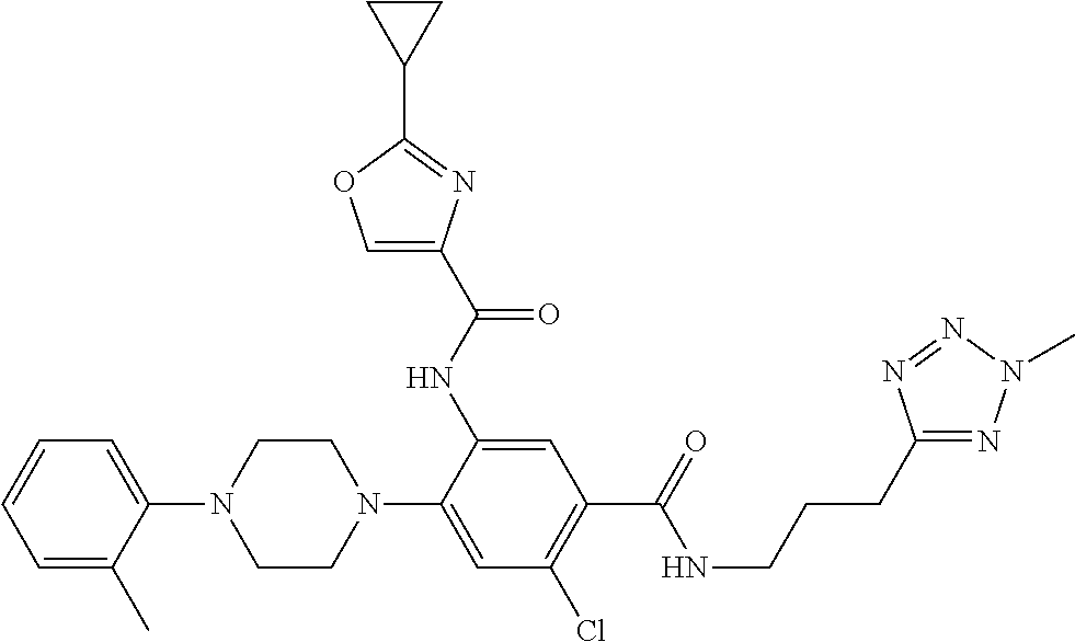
C1=C(C)C(N2CCN(C3=CC(Cl)=C(C(=O)NCCCC4=NN(C)N=N4)C=C3NC(C3=COC(C4CC4)=N3)=O)CC2)=CC=C1
